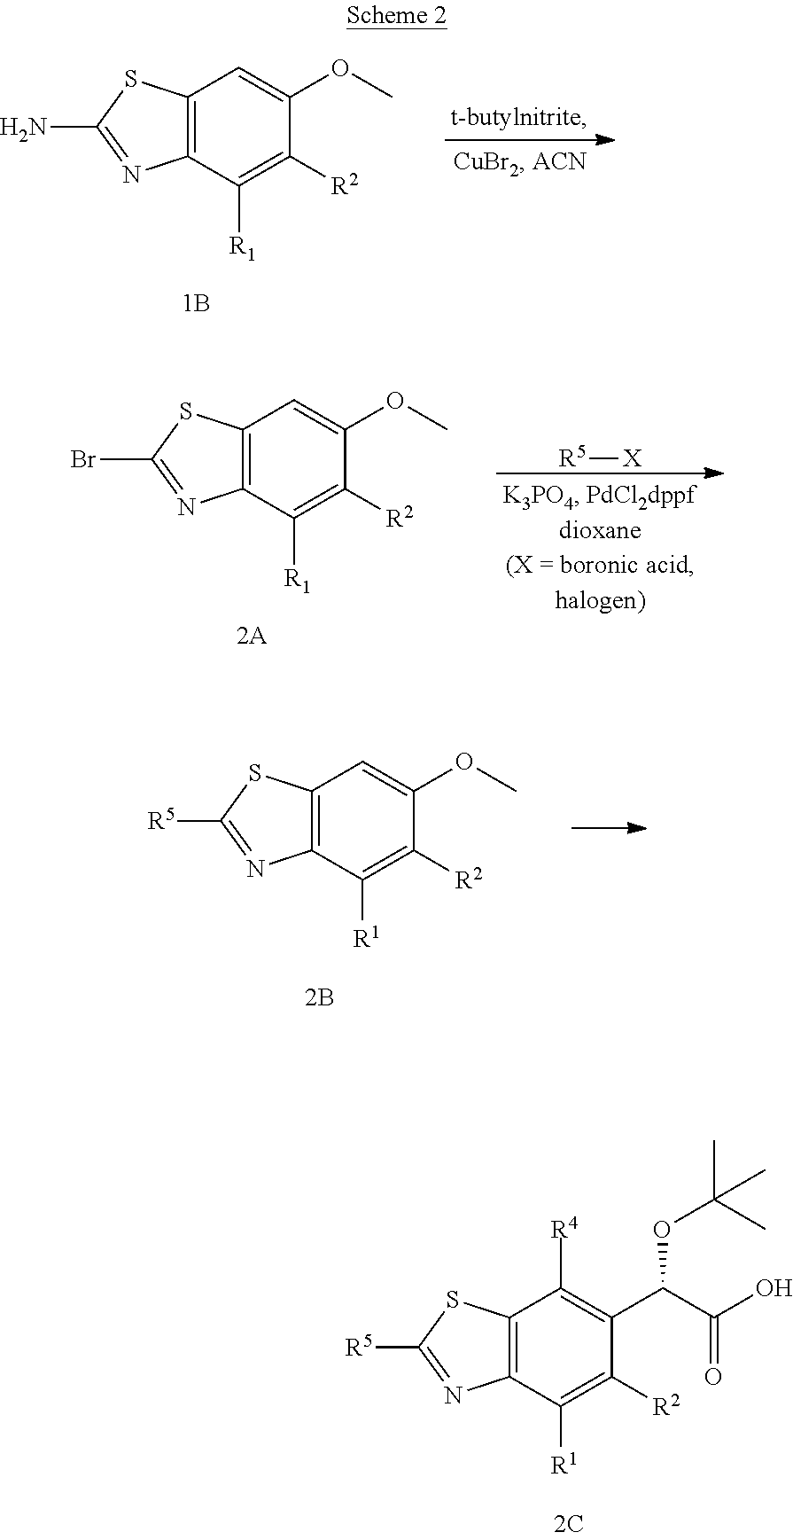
C12=C(C([R1])=C([R2])C(OC)=C1)N=C(N)S2.C12=C(C([R1])=C([R2])C(OC)=C1)N=C(Br)S2.[R5][X].C12=C(C([R1])=C([R2])C(OC)=C1)N=C([R5])S2.C12=C(C([R1])=C([R2])C(C(C(O)=O)OC(C)(C)C)=C1[R4])N=C([R5])S2
